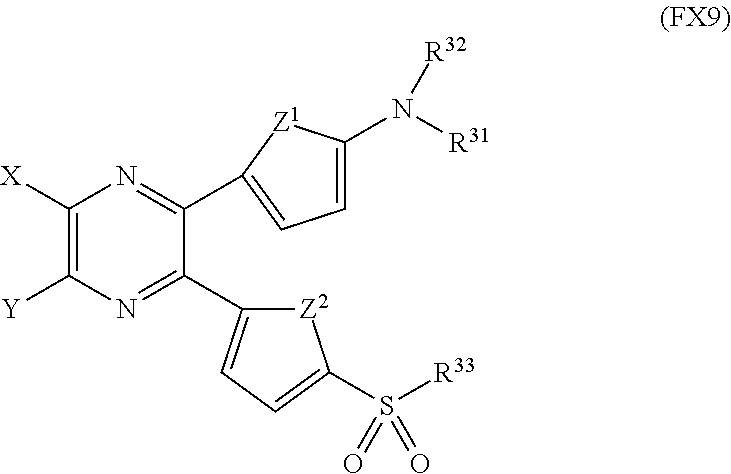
C1([X])=C([Y])N=C(C2=CC=C(S([R33])(=O)=O)[Z2]2)C(C2=CC=C(N([R31])[R32])[Z1]2)=N1
